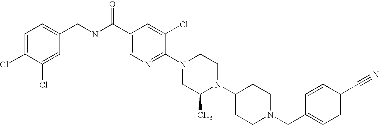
C1(C#N)=CC=C(CN2CCC(N3C(C)CN(C4=NC=C(C(NCC5=CC=C(Cl)C(Cl)=C5)=O)C=C4Cl)CC3)CC2)C=C1
